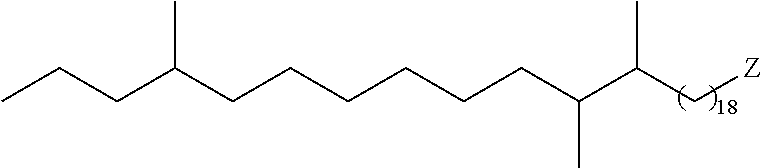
C(CCCCCC(C(C[Z])C)C)C(CCC)C
